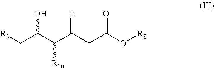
C(C(CC(O[R8])=O)=O)([R10])C(C[R9])O
